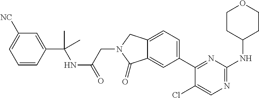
C1(Cl)=CN=C(NC2CCOCC2)N=C1C1=CC=C2C(=C1)C(=O)N(CC(=O)NC(C1=CC([NC])=CC=C1)(C)C)C2
